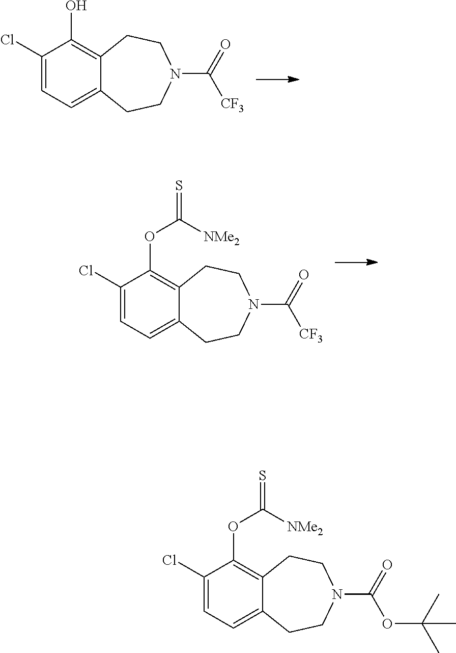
C1(Cl)=CC=C2C(=C1O)CCN(C(=O)[CF3])CC2.C1(Cl)=CC=C2C(=C1OC([NMe2])=S)CCN(C(=O)[CF3])CC2.C1(Cl)=CC=C2C(=C1OC([NMe2])=S)CCN(C(=O)OC(C)(C)C)CC2
